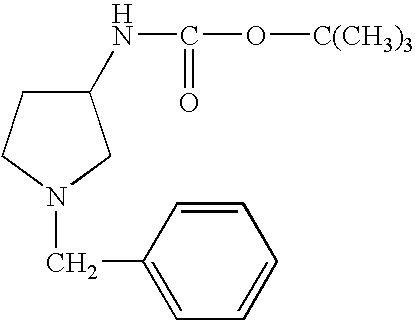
C1(NC(O[C(CH3)3])=O)CCN(CC2=CC=CC=C2)C1
